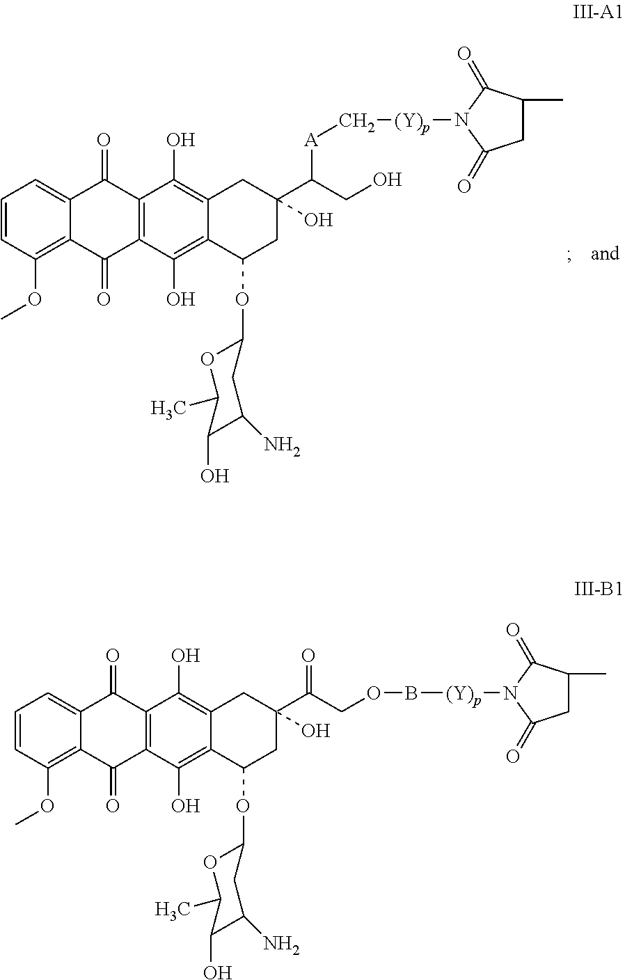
C1=CC(OC)=C2C(=C1)C(=O)C1=C(C2=O)C(O)=C2C(=C1O)CC(C(CO)[A]C[(Y)p]N1C(=O)CC(C)C1=O)(O)CC2OC1OC(C)C(O)C(N)C1.C1=CC(OC)=C2C(=C1)C(=O)C1=C(C2=O)C(O)=C2C(=C1O)CC(C(COB[(Y)p]N1C(=O)CC(C)C1=O)=O)(O)CC2OC1OC(C)C(O)C(N)C1
